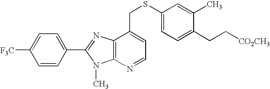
C1=C(C2=NC3=C(N=CC=C3CSC3=CC=C(CC[CO2CH3])C(C)=C3)N2C)C=CC([F3C])=C1
